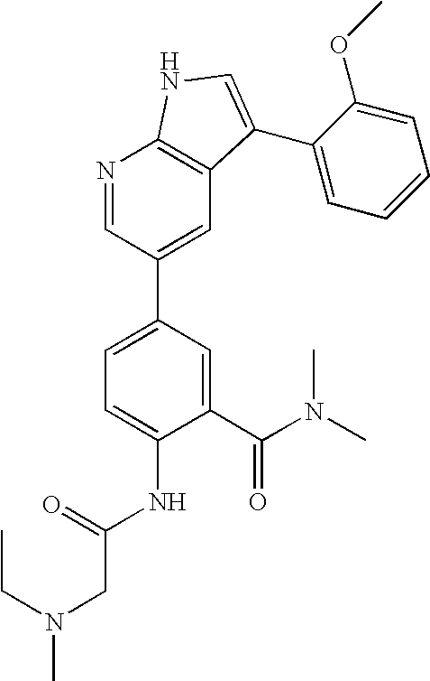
C1(C(N(C)C)=O)=CC(C2=CC3=C(N=C2)NC=C3C2=CC=CC=C2OC)=CC=C1NC(CN(C)CC)=O
